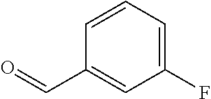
C1(F)=CC=CC(C=O)=C1
